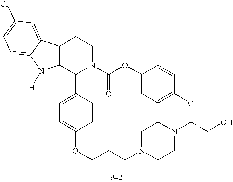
C12=C(C(C3=CC=C(OCCCN4CCN(CCO)CC4)C=C3)N(C(OC3=CC=C(Cl)C=C3)=O)CC1)N([H])C1=CC=C(Cl)C=C21
